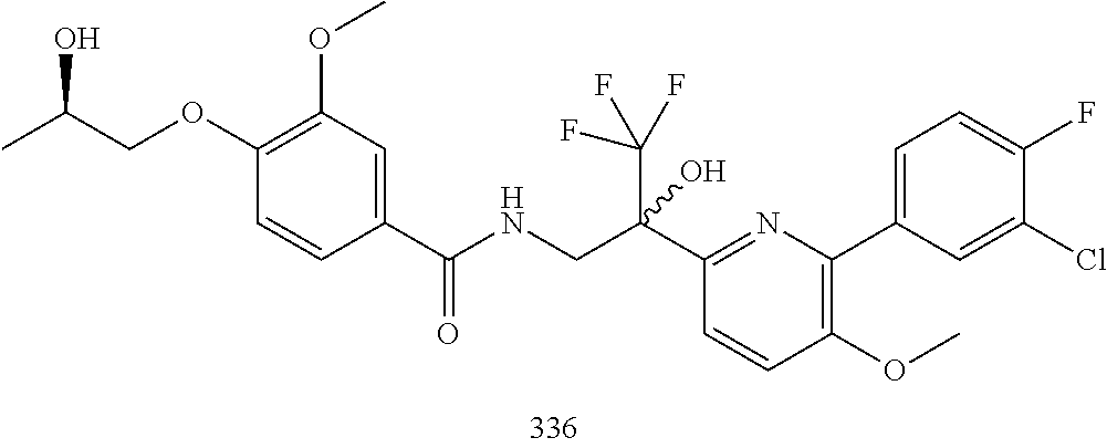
C1(C(CNC(=O)C2=CC(OC)=C(OCC(C)O)C=C2)(O)C(F)(F)F)=NC(C2=CC=C(F)C(Cl)=C2)=C(OC)C=C1
